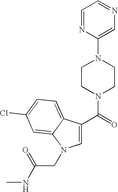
C(=O)(N1CCN(C2=CN=CC=N2)CC1)C1=CN(CC(NC)=O)C2=CC(Cl)=CC=C12
